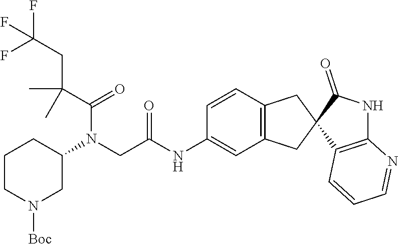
C1CN([Boc])CC(N(CC(NC2=CC3=C(C=C2)CC2(C3)C3=C(NC2=O)N=CC=C3)=O)C(=O)C(C)(CC(F)(F)F)C)C1
